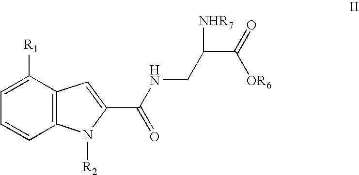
C1=C([R1])C2=C(C=C1)N([R2])C(C(NCC(C(=O)[OR6])[NHR7])=O)=C2
